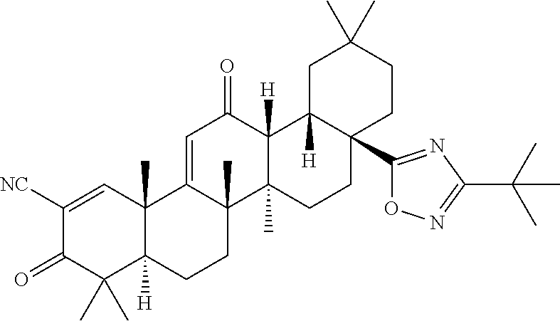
C12(C)C([H])(CCC3(C)C1=CC(=O)C1([H])C3(C)CCC3(C4=NC(C(C)(C)C)=NO4)C1([H])CC(C)(C)CC3)C(C)(C)C(=O)C([NC])=C2
